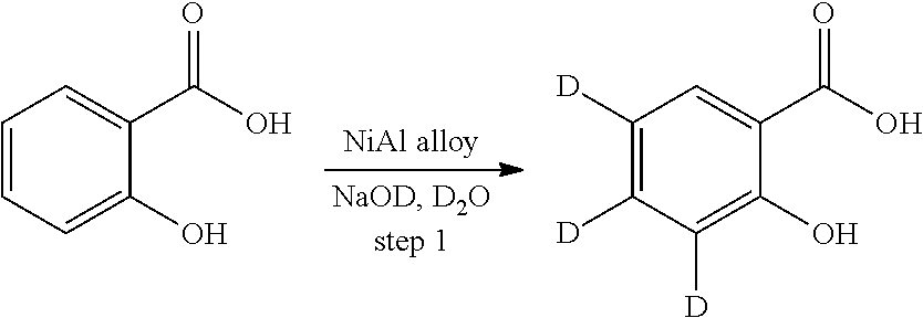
C1=CC=C(O)C(C(O)=O)=C1.C1([D])=C([D])C([D])=C(O)C(C(O)=O)=C1
